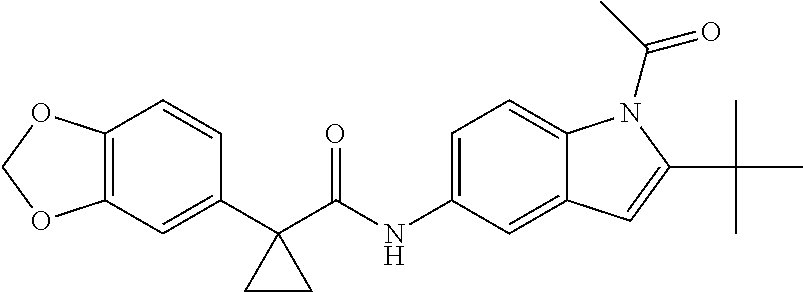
C12=C(C=C(C3(C(NC4=CC=C5C(=C4)C=C(C(C)(C)C)N5C(C)=O)=O)CC3)C=C1)OCO2
